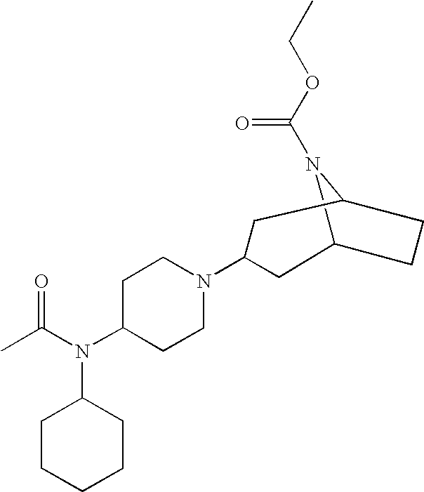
C12N(C(OCC)=O)C(CC1)CC(N1CCC(N(C(C)=O)C3CCCCC3)CC1)C2
